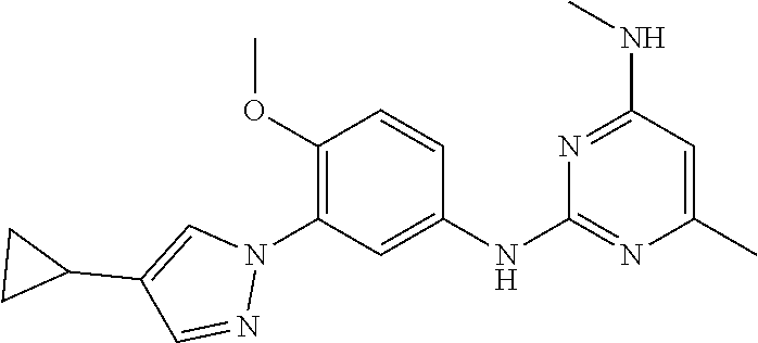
C1(NC2=NC(C)=CC(NC)=N2)=CC(N2C=C(C3CC3)C=N2)=C(OC)C=C1
